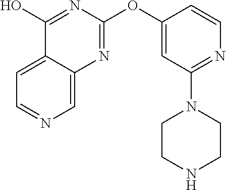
C1(OC2=NC3=CN=CC=C3C(O)=N2)=CC(N2CCNCC2)=NC=C1
